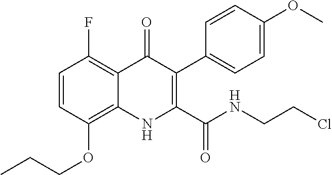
C1=CC(OCCC)=C2C(=C1F)C(=O)C(C1=CC=C(OC)C=C1)=C(C(=O)NCCCl)N2
